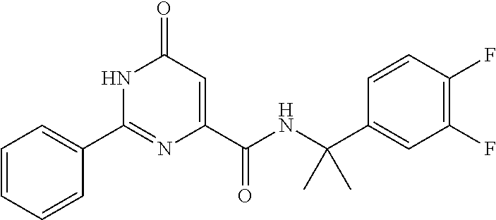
C1=CC=CC(C2=NC(C(=O)NC(C3=CC(F)=C(F)C=C3)(C)C)=CC(=O)N2)=C1
